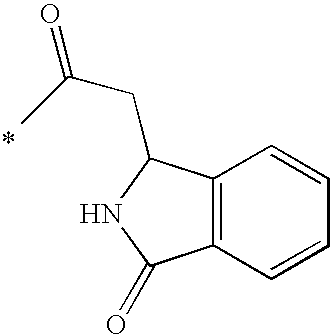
C12=C(C=CC=C1)C(=O)NC2CC(C)=O
